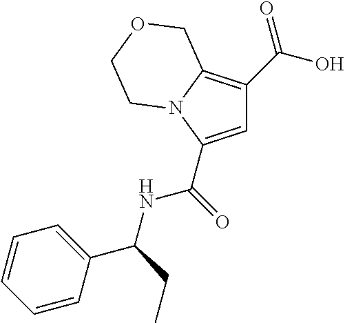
C1=C(C(NC(C2=CC=CC=C2)CC)=O)N2C(=C1C(O)=O)COCC2
